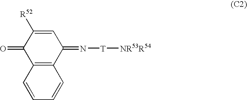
C1(=O)C2=C(C(=N[T][NR53R54])C=C1[R52])C=CC=C2
